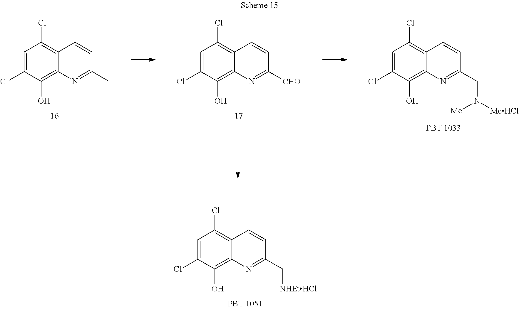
C1=C(Cl)C(O)=C2C(=C1Cl)C=CC(C)=N2.C1=C(Cl)C(O)=C2C(=C1Cl)C=CC([CHO])=N2.C1=C(Cl)C(O)=C2C(=C1Cl)C=CC(CN([Me])[MeHCl])=N2.C1=C(Cl)C(O)=C2C(=C1Cl)C=CC(C[NHEtHCl])=N2
